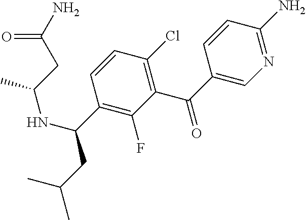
N1=C(N)C=CC(C(=O)C2=C(Cl)C=CC(C(CC(C)C)NC(C)CC(N)=O)=C2F)=C1
